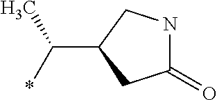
C1(=O)NCC(C(*)C)C1
